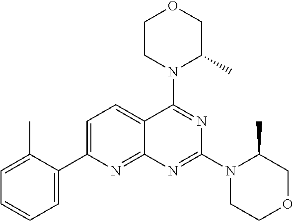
C1=C(C2=CC=CC=C2C)N=C2C(=C1)C(N1C(C)COCC1)=NC(N1CCOCC1C)=N2
